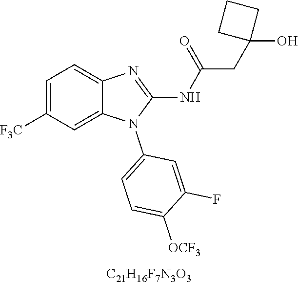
[C21H16F7N3O3].C1=C([F3C])C=C2C(=C1)N=C(NC(=O)CC1(O)CCC1)N2C1=CC=C([OCF3])C(F)=C1
